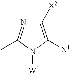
C1([X2])=C([X1])N([W1])C(C)=N1
